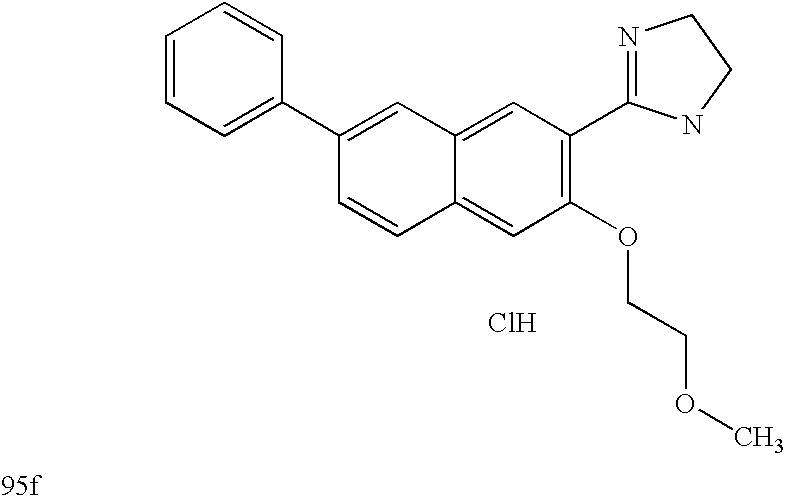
C1=C2C(=CC(OCCOC)=C1C1=NCCN1)C=CC(C1=CC=CC=C1)=C2.Cl
